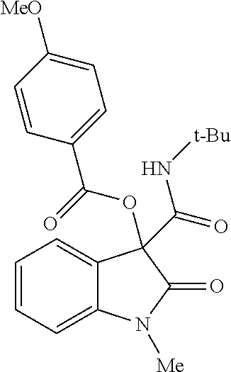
C1=CC=C2C(=C1)C(C(=O)N[t-Bu])(OC(=O)C1=CC=C([MeO])C=C1)C(=O)N2[Me]
